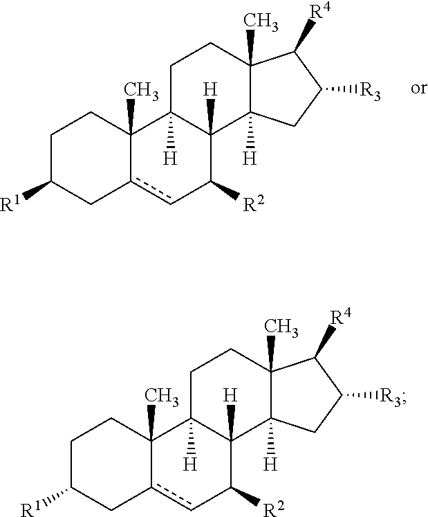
C1C([R1])Cc2cC([R2])C3([H])C([H])(C2(C)C1)CCC1(C)C3([H])CC([R3])C1[R4].C1C([R1])Cc2cC([R2])C3([H])C([H])(C2(C)C1)CCC1(C)C3([H])CC([R3])C1[R4]
